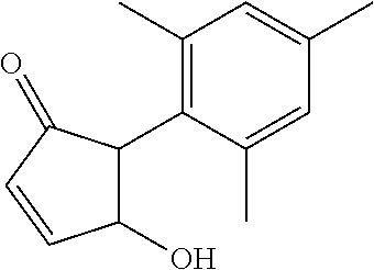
C1(C2C(O)C=CC2=O)=C(C)C=C(C)C=C1C
